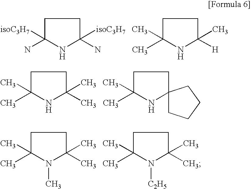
C1C(N)([isoC3H7])NC(N)([isoC3H7])C1.C1C(C)(C)NC([H])(C)C1.C1C(C)(C)NC(C)(C)C1.C1C(C)(C)NC2(C1)CCCC2.C1C(C)(C)N(C)C(C)(C)C1.C1C(C)(C)N([C2H5])C(C)(C)C1
